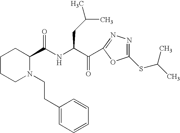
C1CCN(CCC2=CC=CC=C2)C(C(NC(C(=O)C2=NN=C(SC(C)C)O2)CC(C)C)=O)C1
